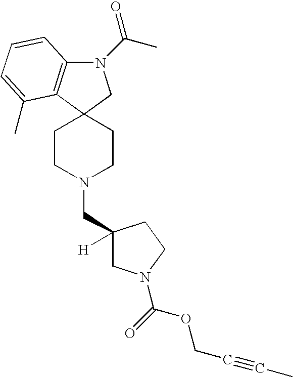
C1CN(CC2([H])CN(C(OCC#CC)=O)CC2)CCC12CN(C(C)=O)C1=C2C(C)=CC=C1
